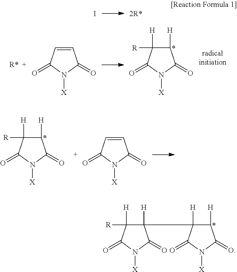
I.C1=CC(=O)N([X])C1=O.C1([H])C([R])([H])C(=O)N([X])C1=O.C1([H])C([R])([H])C(=O)N([X])C1=O.C1=CC(=O)N([X])C1=O.C1([H])C([H])(C2([H])C([R])([H])C(=O)N([X])C2=O)C(=O)N([X])C1=O
